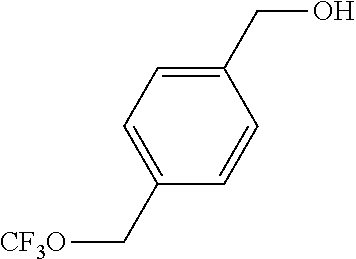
C1(CO)=CC=C(C[CF3O])C=C1
